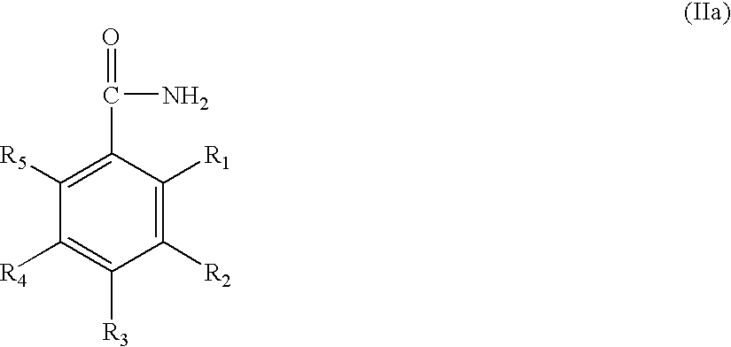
C1(C(N)=O)=C([R5])C([R4])=C([R3])C([R2])=C1[R1]
